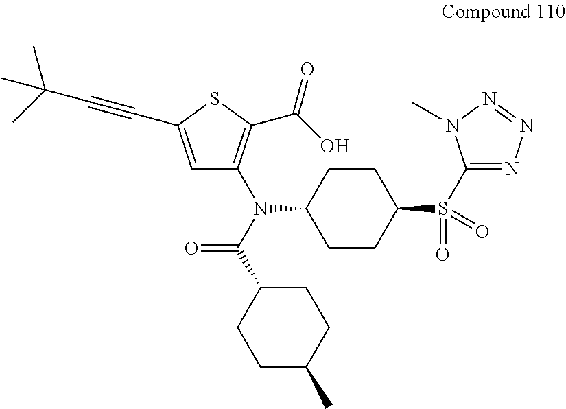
CC(C#CC1=CC(N(C(C2CCC(C)CC2)=O)C2CCC(S(C3=NN=NN3C)(=O)=O)CC2)=C(C(O)=O)S1)(C)C
